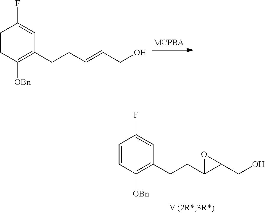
C1=CC([OBn])=C(CCC=CCO)C=C1F.C1=CC([OBn])=C(CCC2C(CO)O2)C=C1F
